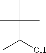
CC(C)(C)C(C)O
